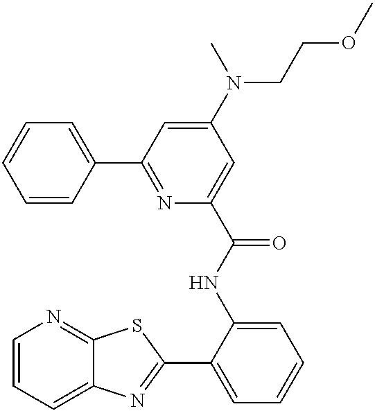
C1=CC=C2C(=N1)SC(C1=CC=CC=C1NC(=O)C1=CC(N(CCOC)C)=CC(C3=CC=CC=C3)=N1)=N2
